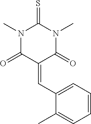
N1(C)C(=O)C(=CC2=CC=CC=C2C)C(=O)N(C)C1=S
